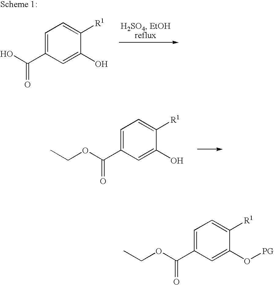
C1=C(C(OCC)=O)C=C(O)C([R1])=C1.C1=C(C(O)=O)C=C(O)C([R1])=C1.C1=C(C(OCC)=O)C=C(O[PG])C([R1])=C1
